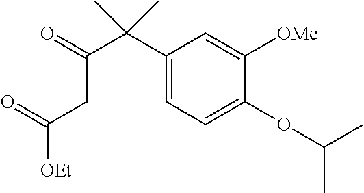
C1(C(C(CC([OEt])=O)=O)(C)C)=CC=C(OC(C)C)C([OMe])=C1
